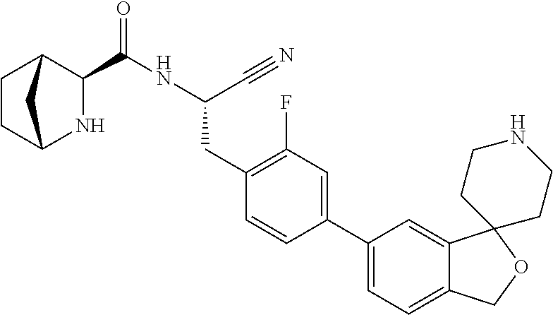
C1CC2NC(C(NC(C#N)CC3=C(F)C=C(C4=CC=C5C(=C4)C4(OC5)CCNCC4)C=C3)=O)C1C2
